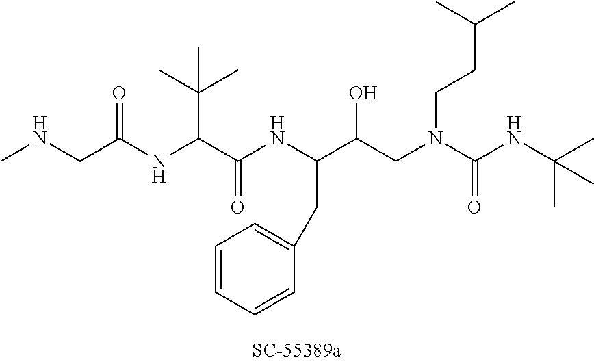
CNCC(NC(C(NC(C(CN(C(NC(C)(C)C)=O)CCC(C)C)O)CC1=CC=CC=C1)=O)C(C)(C)C)=O
